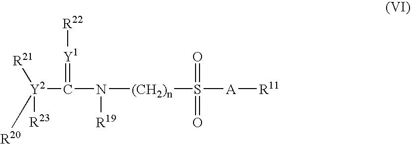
N([(CH2)n]S(=O)(=O)[A][R11])([R19])C(=[Y1][R22])[Y2]([R23])([R20])[R21]
